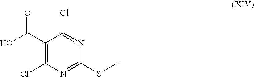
C1(C(O)=O)=C(Cl)N=C(SC)N=C1Cl
